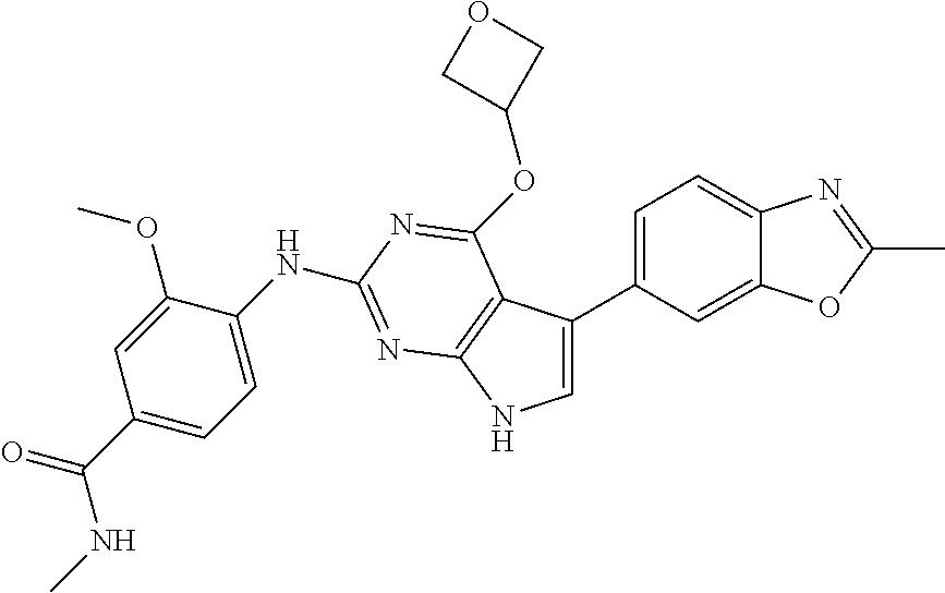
C1(C(NC)=O)=CC=C(NC2=NC3=C(C(C4=CC=C5C(=C4)OC(C)=N5)=CN3)C(OC3COC3)=N2)C(OC)=C1
